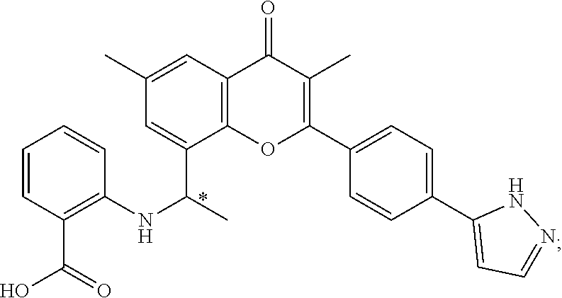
C1=CC(C(O)=O)=C(NC(C)C2=CC(C)=CC3=C2OC(C2=CC=C(C4=CC=NN4)C=C2)=C(C)C3=O)C=C1
